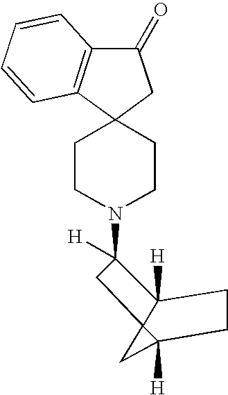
C1CN(C2([H])C3([H])C4(C([H])(C4)CC3)C2)CCC12C1=C(C(=O)C2)C=CC=C1
